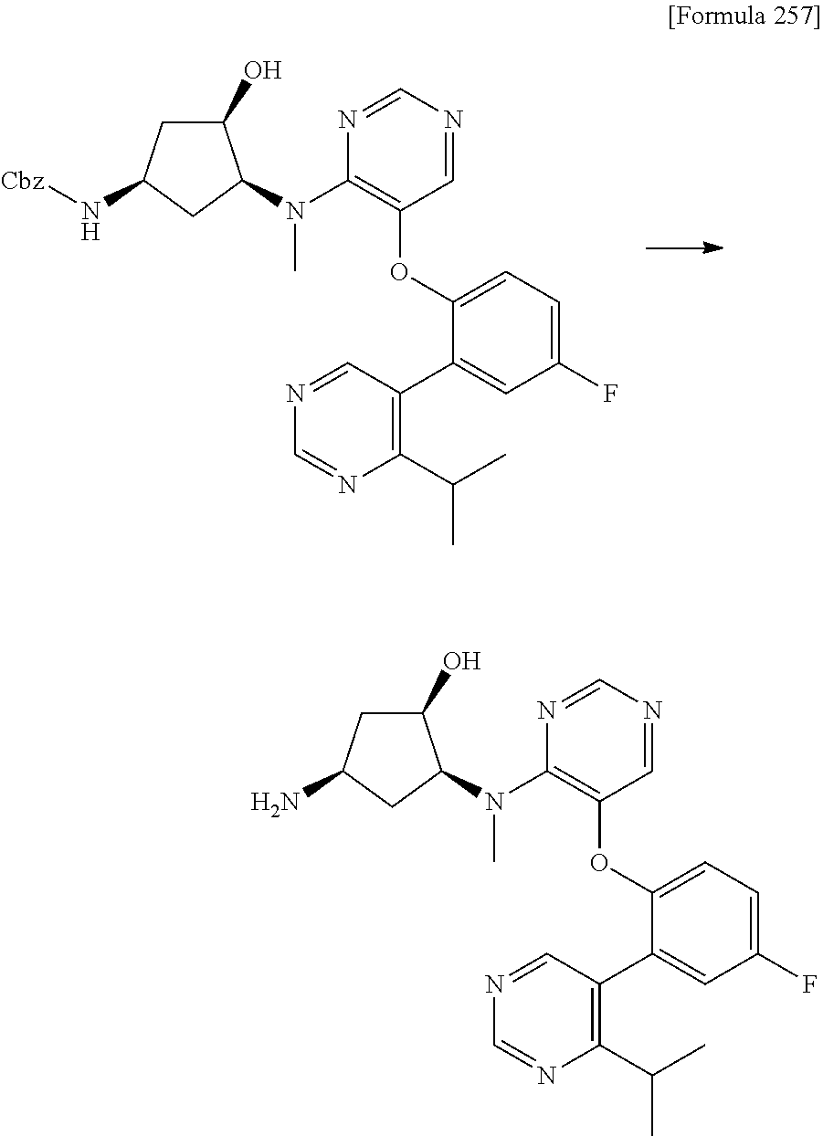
CN(C1=C(OC2=CC=C(F)C=C2C2=C(C(C)C)N=CN=C2)C=NC=N1)C1C(O)CC(N[Cbz])C1.CN(C1=C(OC2=CC=C(F)C=C2C2=C(C(C)C)N=CN=C2)C=NC=N1)C1C(O)CC(N)C1
